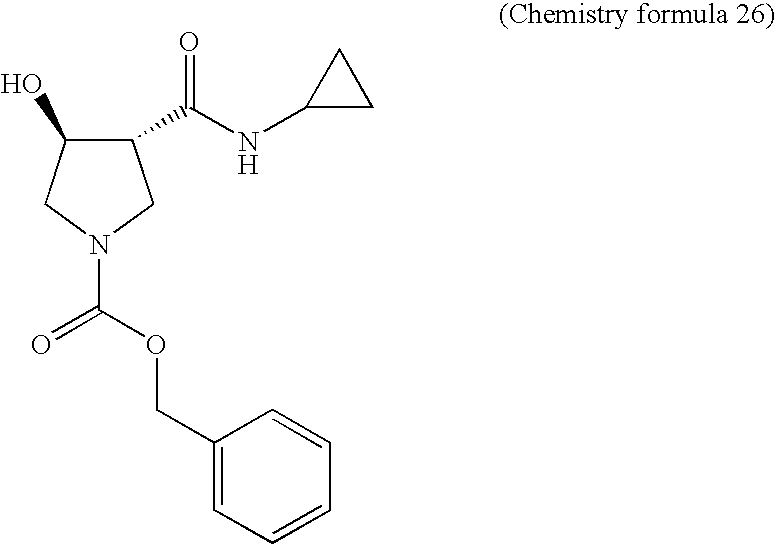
C1(C(NC2CC2)=O)C(O)CN(C(=O)OCC2=CC=CC=C2)C1
